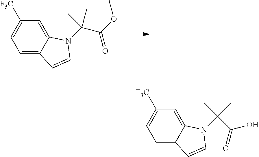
C1([F3C])=CC=C2C(=C1)N(C(C(OC)=O)(C)C)C=C2.C1([F3C])=CC=C2C(=C1)N(C(C(O)=O)(C)C)C=C2
